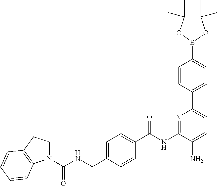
C1=C(CNC(N2CCC3=C2C=CC=C3)=O)C=CC(C(NC2=NC(C3=CC=C(B4OC(C)(C)C(C)(C)O4)C=C3)=CC=C2N)=O)=C1
